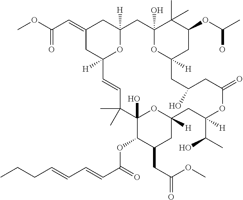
C1(=CC(OC)=O)CC2([H])OC([H])(C1)CC1(O)OC([H])(CC(OC(C)O)C1(C)C)CC(O)CC(=O)OC(C(C)O)([H])CC1([H])CC(CC(=O)OC)C(OC(C=CC=CCCC)=O)C(O)(C(C)(C)C=C2)O1
